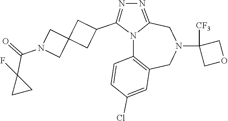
N12C3=C(CN(C4([CF3])COC4)CC1=NN=C2C1CC2(C1)CN(C(=O)C1(F)CC1)C2)C=C(Cl)C=C3
